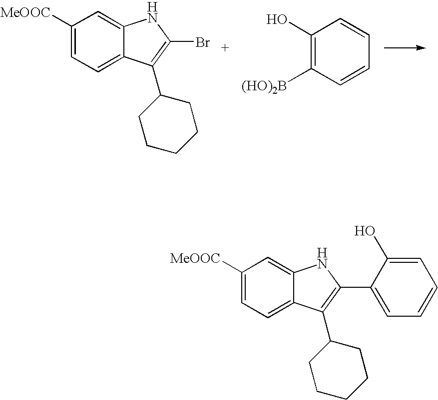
C1([MeOOC])=CC=C2C(=C1)NC(Br)=C2C1CCCCC1.C1(O)=C([(HO)2B])C=CC=C1.C1([MeOOC])=CC=C2C(=C1)NC(C1=CC=CC=C1O)=C2C1CCCCC1
